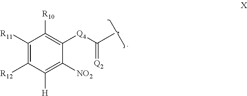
C1([R11])=C([R12])C([H])=C([NO2])C([Q4]C(C)=[Q2])=C1[R10]
